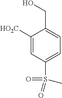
C1([HO2C])=CC(S(=O)(C)=O)=CC=C1CO
